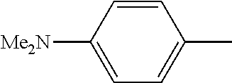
C1=CC([Me2N])=CC=C1C
